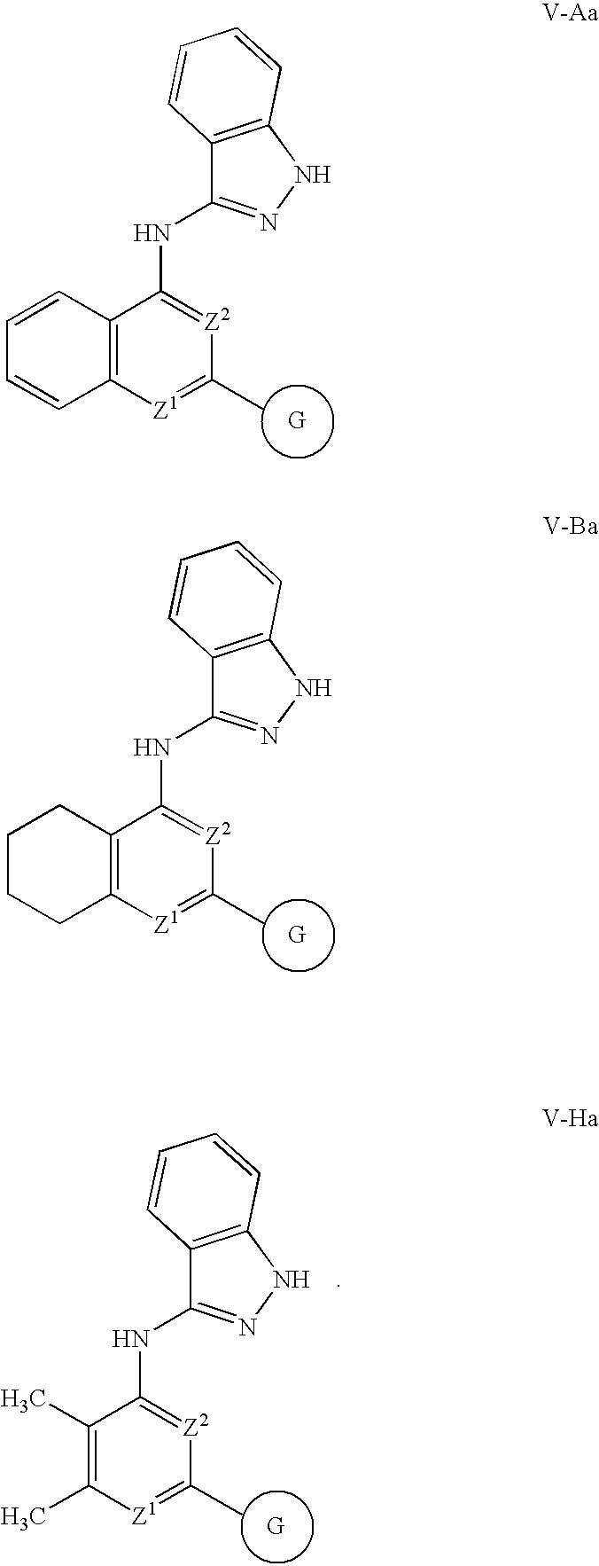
[G].C12=C(NN=C1NC1=[Z2]C(C)=[Z1]C(C)=C1C)C=CC=C2.[G].C12=C(NN=C1NC1=[Z2]C(C)=[Z1]C3=C1CCCC3)C=CC=C2.C12=C(NN=C1NC1=[Z2]C(C)=[Z1]C3=C1C=CC=C3)C=CC=C2.[G]
